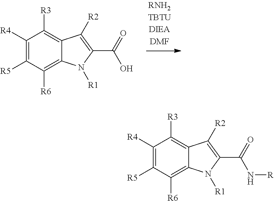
C1([R4])=C([R5])C([R6])=C2C(=C1[R3])C([R2])=C(C(=O)O)N2[R1].C1([R4])=C([R5])C([R6])=C2C(=C1[R3])C([R2])=C(C(=O)N[R])N2[R1]
